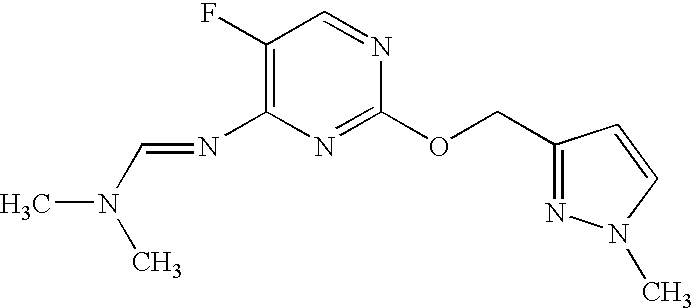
C1(F)=C(N=CN(C)C)N=C(OCC2=NN(C)C=C2)N=C1
